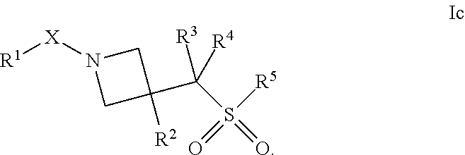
C1C(C(S(=O)([R5])=O)([R4])[R3])([R2])CN1[X][R1]
